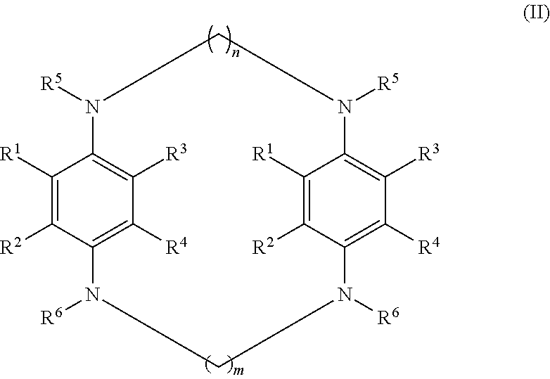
C1([R1])=C([R2])C2=C([R4])C([R3])=C1N([R5])CN([R5])C1=C([R3])C([R4])=C(N([R6])CN2[R6])C([R2])=C1[R1]
